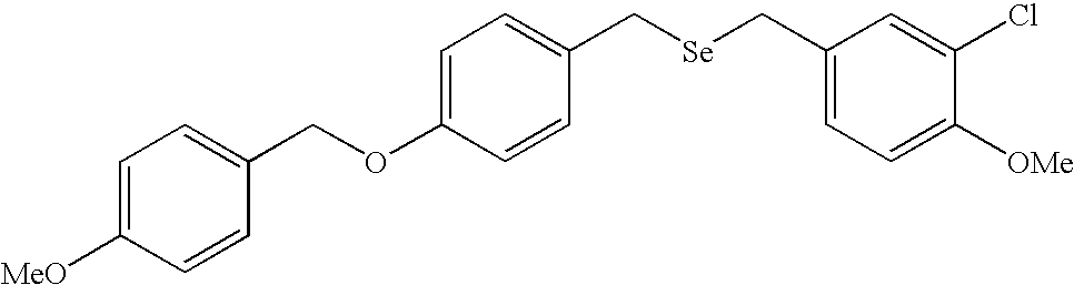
C1=C(OCC2=CC=C([MeO])C=C2)C=CC(C[Se]CC2=CC=C([OMe])C(Cl)=C2)=C1
